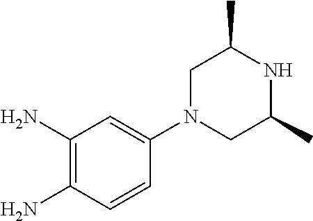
C1(N)=C(N)C=CC(N2CC(C)NC(C)C2)=C1
